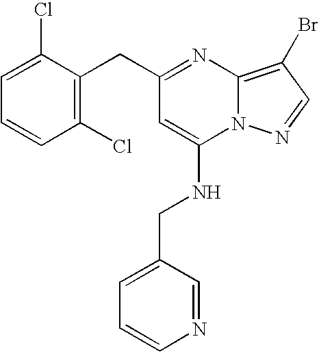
C(C1=NC2=C(Br)C=NN2C(NCC2=CC=CN=C2)=C1)C1=C(Cl)C=CC=C1Cl
